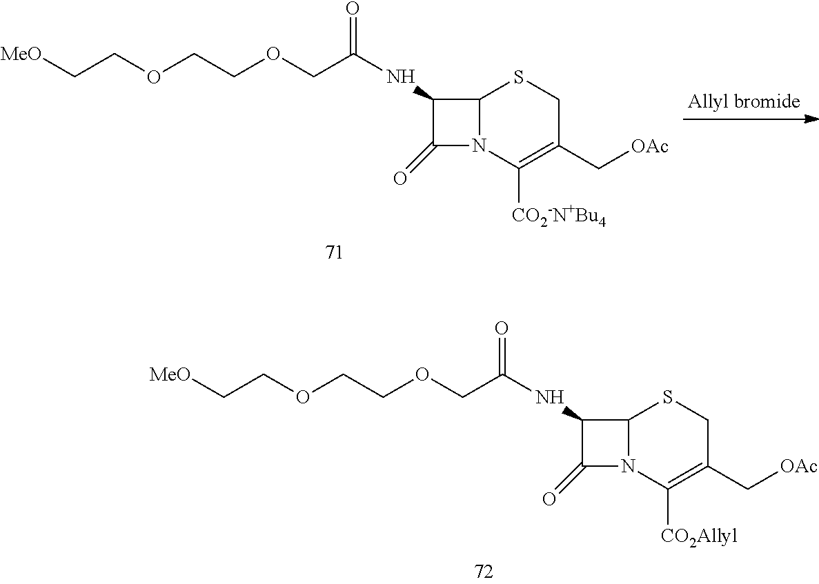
C(COCCOCC(NC1C(=O)N2C1SCC(C[OAc])=C2[CO2-N+Bu4])=O)[MeO].C(COCCOCC(NC1C(=O)N2C1SCC(C[OAc])=C2[CO2Allyl])=O)[MeO]
